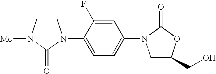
C1CN([Me])C(=O)N1C1=CC=C(N2CC(CO)OC2=O)C=C1F
